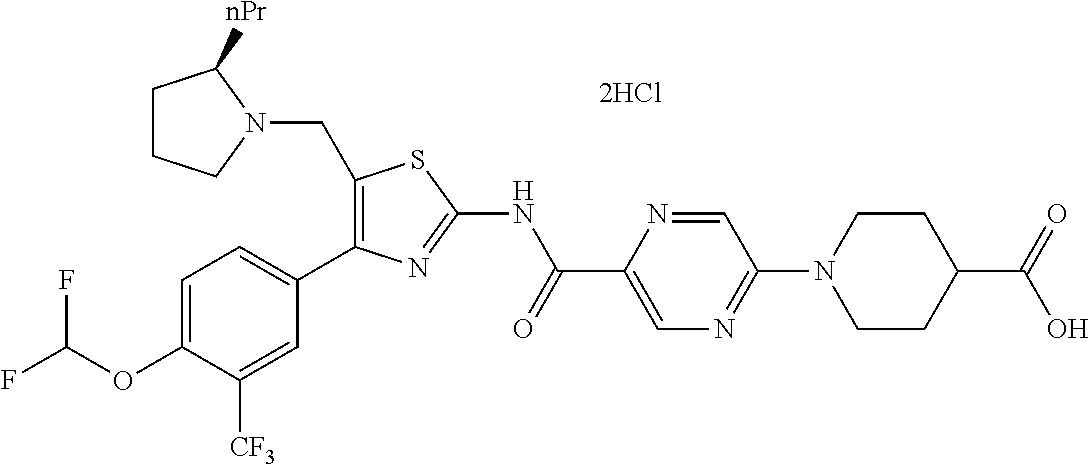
FC(OC1=CC=C(C2=C(CN3CCCC3[nPr])SC(NC(C3=CN=C(N4CCC(C(=O)O)CC4)C=N3)=O)=N2)C=C1[CF3])F
